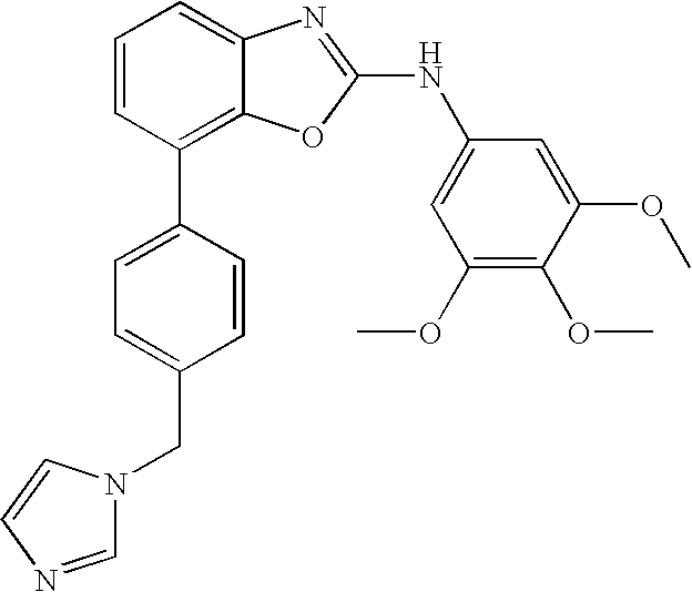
C1=CC(C2=CC=C(CN3C=NC=C3)C=C2)=C2C(=C1)N=C(NC1=CC(OC)=C(OC)C(OC)=C1)O2
